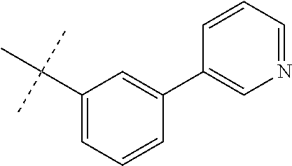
C1(C(C)(C)C)=CC=CC(C2=CN=CC=C2)=C1
